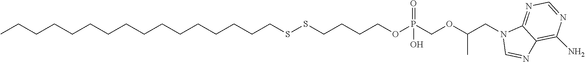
CCCCCCCCCCCCCCCCSSCCCCOP(COC(CN1C=NC2=C(N)N=CN=C12)C)(=O)O
